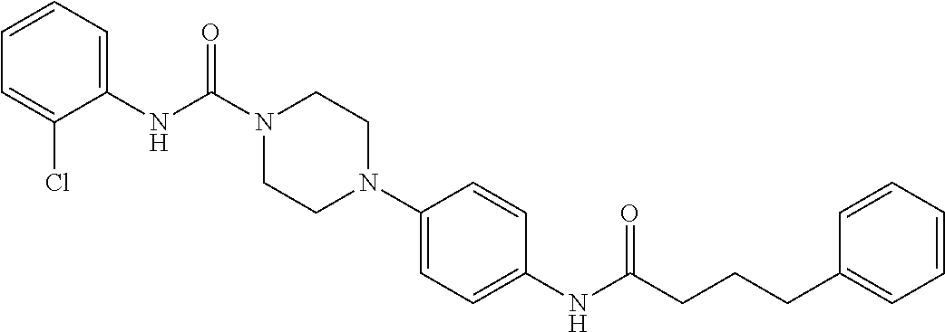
C1(NC(N2CCN(C3=CC=C(NC(CCCC4=CC=CC=C4)=O)C=C3)CC2)=O)=CC=CC=C1Cl
